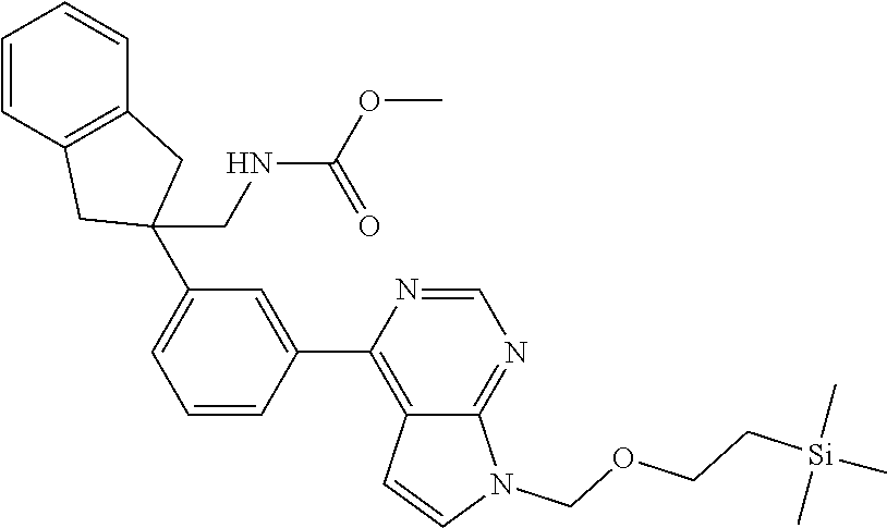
C1=CC2=C(C=C1)CC(C1=CC=CC(C3=C4C(=NC=N3)N(COCC[Si](C)(C)C)C=C4)=C1)(CNC(=O)OC)C2
